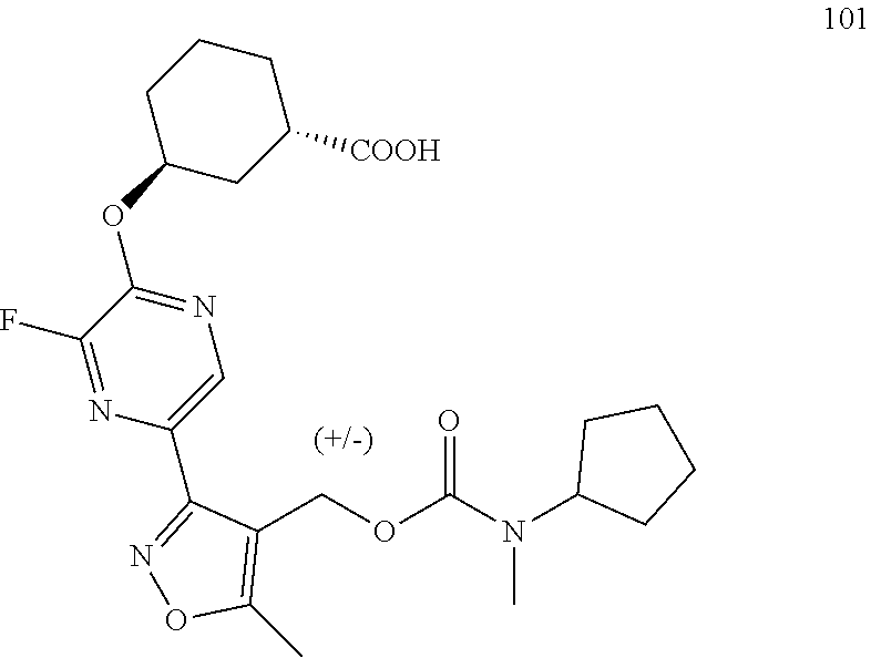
C1(COC(N(C2CCCC2)C)=O)=C(C)ON=C1C1=CN=C(OC2CC([COOH])CCC2)C(F)=N1
